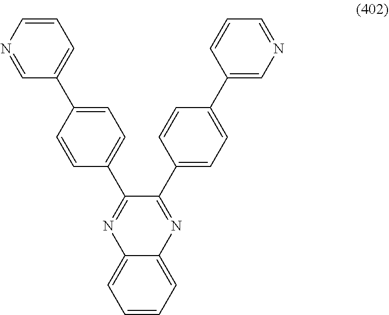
N1=CC(C2=CC=C(C3=NC4=CC=CC=C4N=C3C3=CC=C(C4=CN=CC=C4)C=C3)C=C2)=CC=C1
